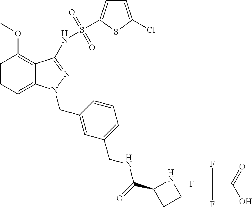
C(C(O)=O)(F)(F)F.C1=CC=C2C(=C1OC)C(NS(=O)(=O)C1=CC=C(Cl)S1)=NN2CC1=CC(CNC(=O)C2CCN2)=CC=C1
